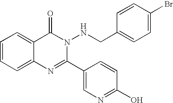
C1=CC=C2C(=C1)C(=O)N(NCC1=CC=C(Br)C=C1)C(C1=CN=C(O)C=C1)=N2
